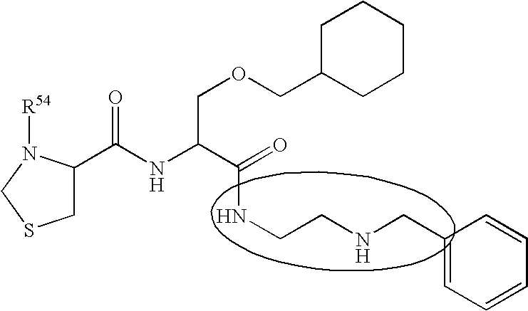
C1(C(NC(C(=O)NCCNCC2=CC=CC=C2)COCC2CCCCC2)=O)CSCN1[R54]
